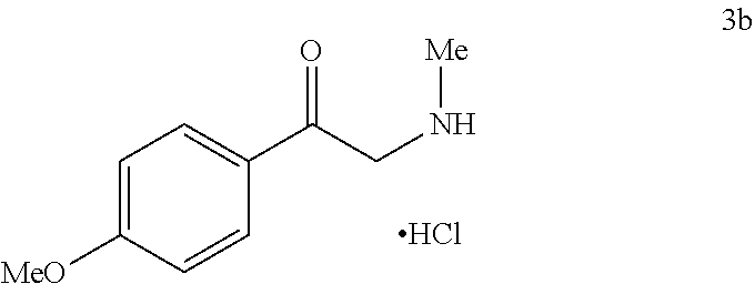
C1=C([MeO])C=CC(C(CN[Me])=O)=C1.Cl
